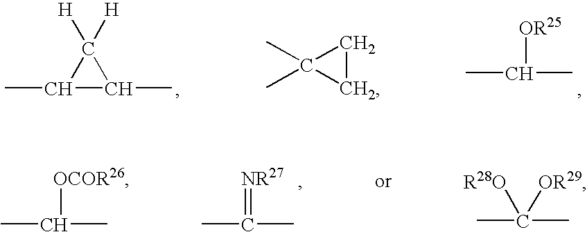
CC(C)[OR25].CC1C(C)C1([H])[H].C1CC1(C)C.CC(C)=[NR27].CC(C)[OCOR26].CC(C)([R28O])[OR29]
